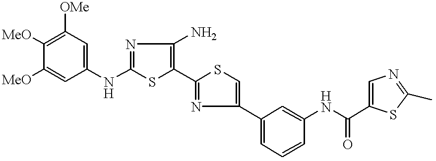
[MeO]C1=C([OMe])C=C(NC2=NC(N)=C(C3=NC(C4=CC=CC(NC(=O)C5=CN=C(C)S5)=C4)=CS3)S2)C=C1[MeO]
